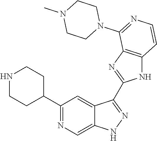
C1(C2=NC=C3C(=C2)C(C2=NC4=C(N2)C=CN=C4N2CCN(C)CC2)=NN3)CCNCC1
